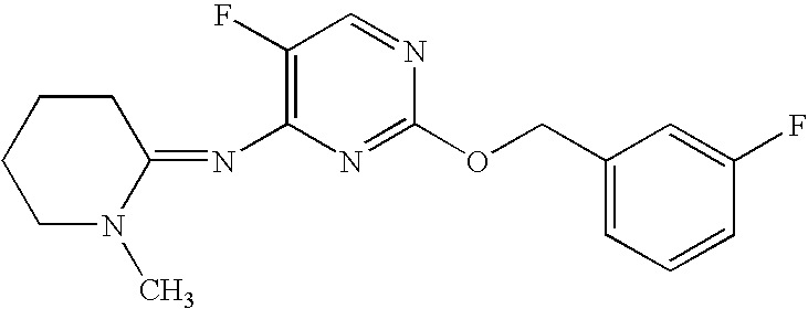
C1(F)=C(N=C2CCCCN2C)N=C(OCC2=CC=CC(F)=C2)N=C1
